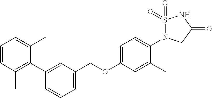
C1=CC(C)=C(C2=CC(COC3=CC=C(N4S(=O)(=O)NC(=O)C4)C(C)=C3)=CC=C2)C(C)=C1
